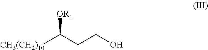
C(CC([CH3(CH2)10])[OR1])O
